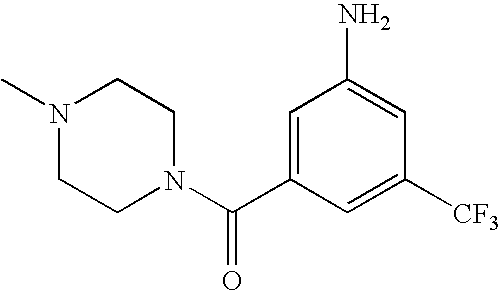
N1(C)CCN(C(C2=CC(N)=CC([CF3])=C2)=O)CC1
